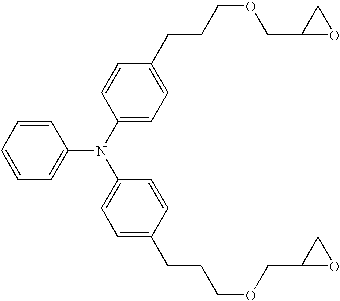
C1=CC=C(N(C2=CC=C(CCCOCC3OC3)C=C2)C2=CC=C(CCCOCC3OC3)C=C2)C=C1
